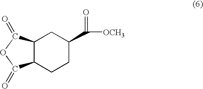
C12C(CCC(C([OCH3])=O)C1)C(=O)OC2=O
